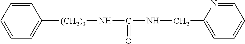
C1=CC=CC=C1[(CH2)3]NC(NCC1=CC=CC=N1)=O
